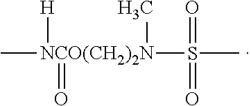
C[NCO(CH2)2N](S(=O)(=O)C)([H])(=O)C
